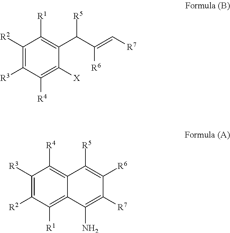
C1([R2])=C([R3])C([R4])=C([X])C(C(C(=C[R7])[R6])[R5])=C1[R1].C1([R2])=C([R3])C([R4])=C2C(=C1[R1])C(N)=C([R7])C([R6])=C2[R5]
